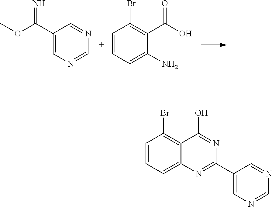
C1(C(OC)=N)=CN=CN=C1.C1=CC=C(N)C(C(O)=O)=C1Br.C1=CC=C2C(=C1Br)C(O)=NC(C1=CN=CN=C1)=N2
